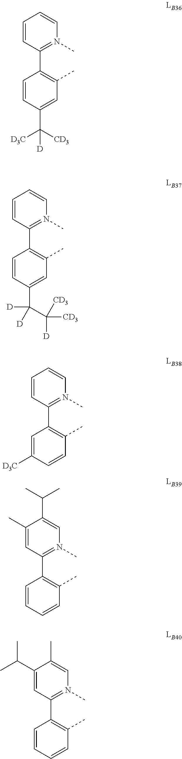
C1=CC(C([D3C])([CD3])[D])=CC(C)=C1C1=N(C)C=CC=C1.C1=CC(C(C([CD3])([CD3])[D])([D])[D])=CC(C)=C1C1=N(C)C=CC=C1.C1=C([D3C])C=CC(C)=C1C1=N(C)C=CC=C1.C1=CC=CC(C)=C1C1=N(C)C=C(C(C)C)C(C)=C1.C1=CC=CC(C)=C1C1=N(C)C=C(C)C(C(C)C)=C1
